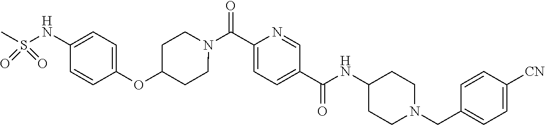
N(C(C1=CC=C(C(=O)N2CCC(OC3=CC=C(NS(C)(=O)=O)C=C3)CC2)N=C1)=O)C1CCN(CC2=CC=C([CN])C=C2)CC1
